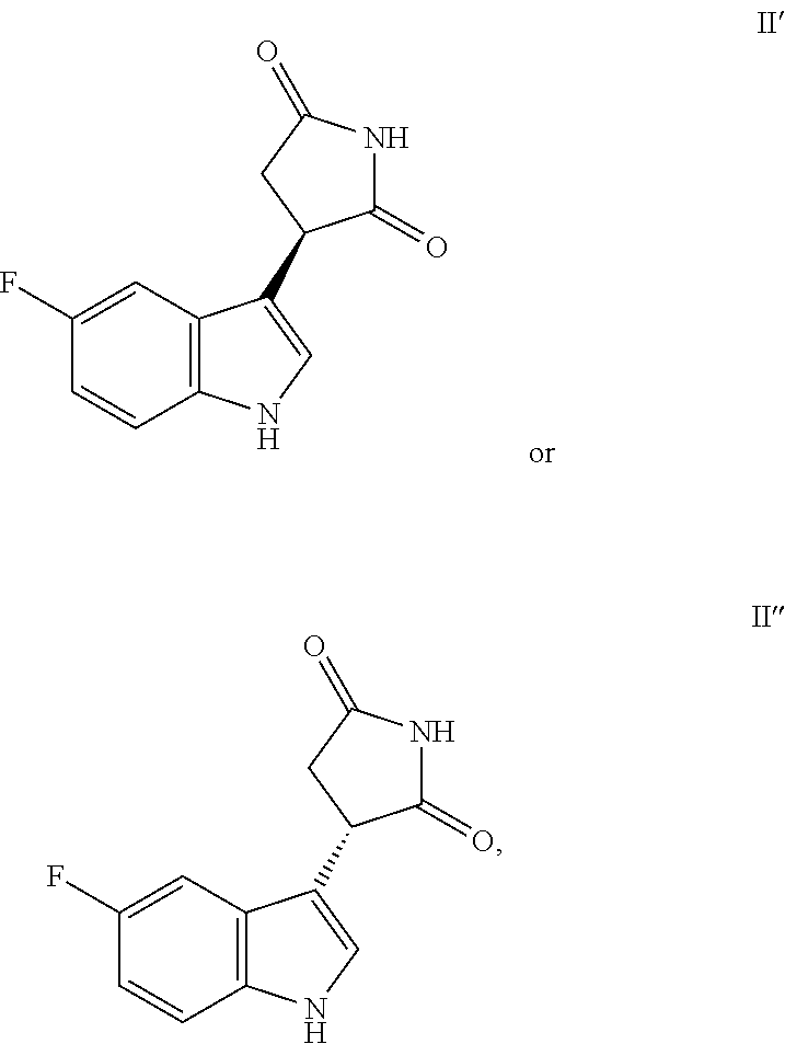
C1(F)=CC2=C(C=C1)NC=C2C1C(=O)NC(=O)C1.C1(F)=CC2=C(C=C1)NC=C2C1C(=O)NC(=O)C1
